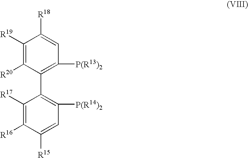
C1([R19])=C([R20])C(C2=C([P(R14)2])C=C([R15])C([R16])=C2[R17])=C([P(R13)2])C=C1[R18]
